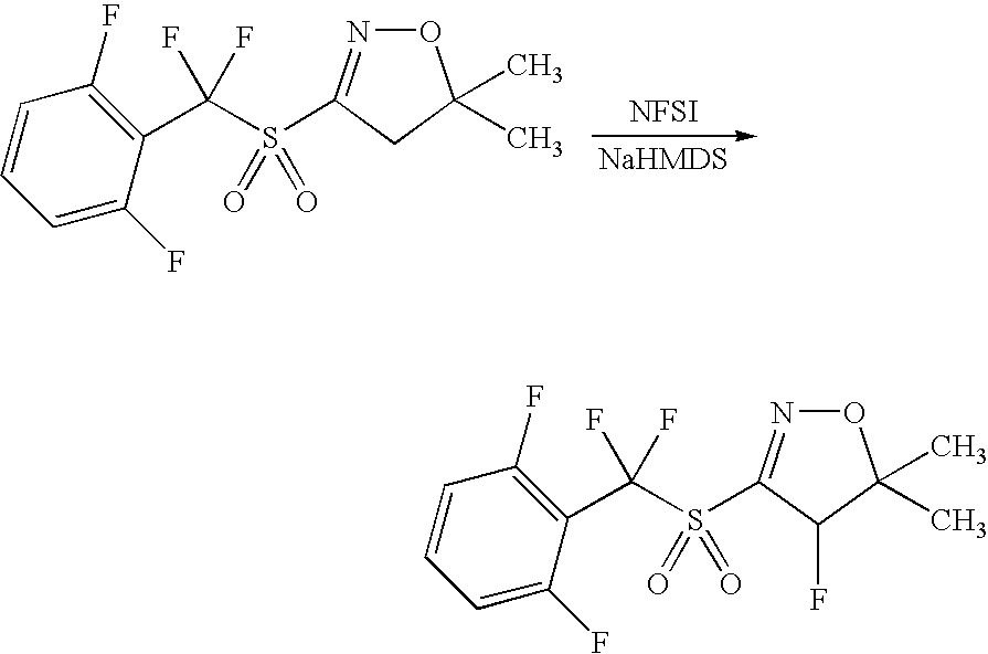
[NFSI].C1=CC=C(F)C(C(S(=O)(=O)C2=NOC(C)(C)C2)(F)F)=C1F.C1=CC=C(F)C(C(S(=O)(=O)C2=NOC(C)(C)C2F)(F)F)=C1F
